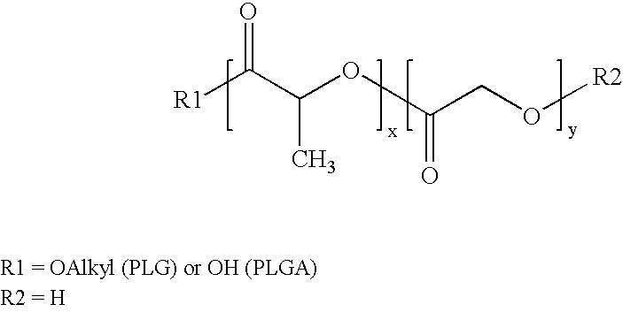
[R1]C(C(OC(CO[R2])=O)C)=O
